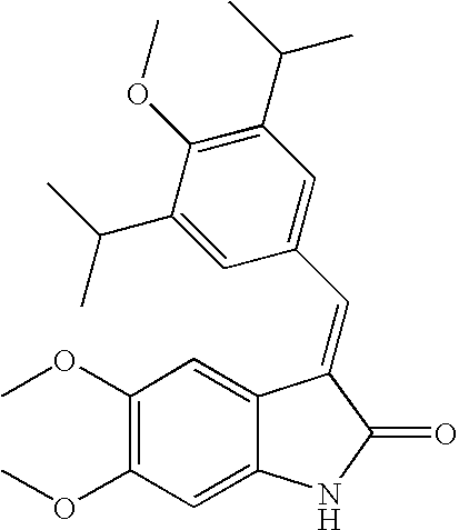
C1(OC)=C(OC)C=C2C(=C1)C(=CC1=CC(C(C)C)=C(OC)C(C(C)C)=C1)C(=O)N2
